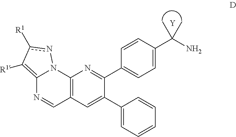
C12=C(C=C(C3=CC=CC=C3)C(C3=CC=C(C(N)(C)C)C=C3)=N1)C=NC1=C([R1])c([R1])nN21.[Y]
